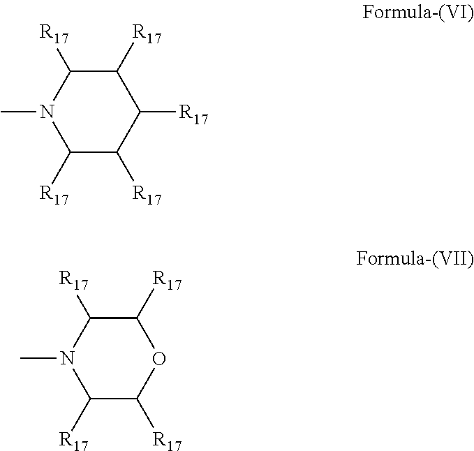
C1([R17])C([R17])N(C)C([R17])C([R17])C1[R17].C1([R17])C([R17])N(C)C([R17])C([R17])O1
